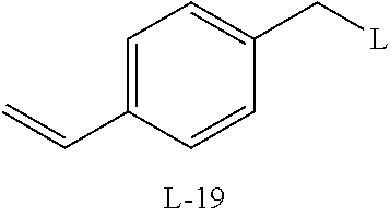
C=CC1=CC=C(C[L])C=C1
